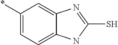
C1(*)=CC=C2C(=C1)N=C(S)N2
